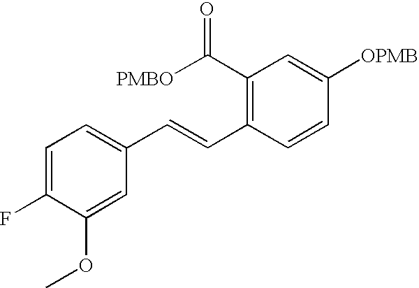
C1(C([PMBO])=O)=C(C=CC2=CC=C(F)C(OC)=C2)C=CC([OPMB])=C1
